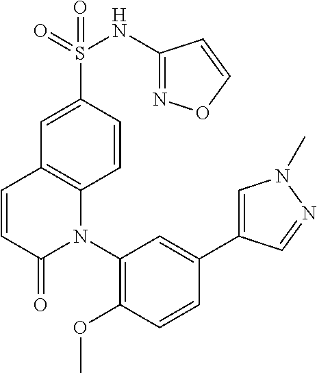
S(C1=CC2=C(C=C1)N(C1=C(OC)C=CC(C3=CN(C)N=C3)=C1)C(=O)C=C2)(=O)(=O)NC1=NOC=C1
